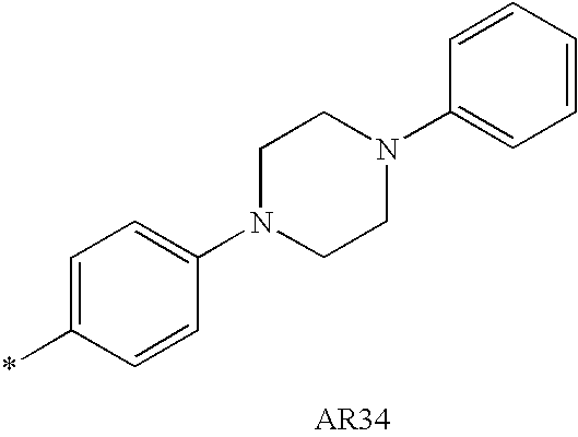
C1=C(*)C=CC(N2CCN(C3=CC=CC=C3)CC2)=C1
